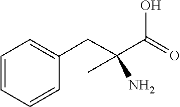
C1=CC=CC=C1CC(C(O)=O)(N)C
